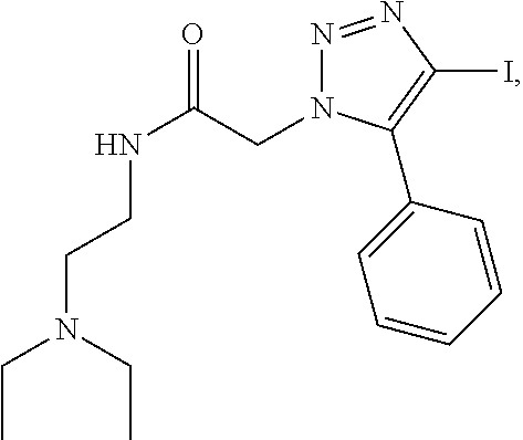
C(N(CCNC(=O)CN1N=NC(I)=C1C1=CC=CC=C1)CC)C
